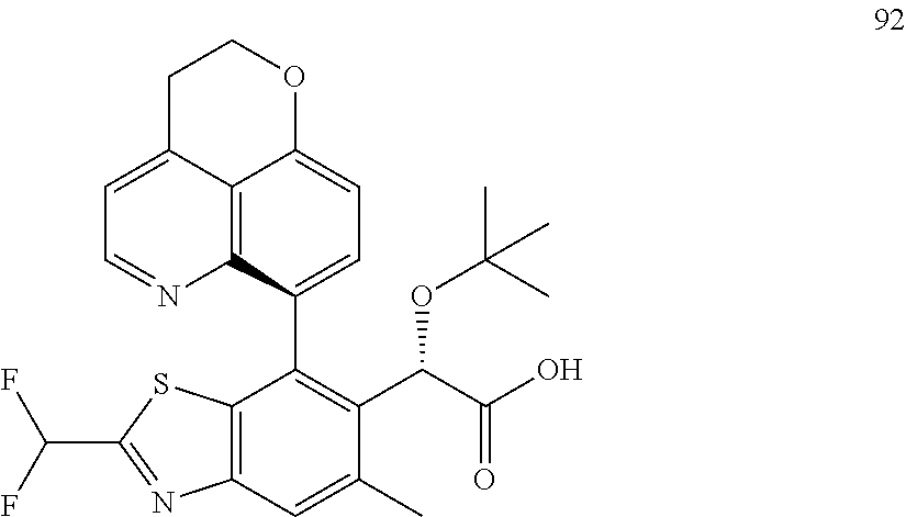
C12=C(C=C(C)C(C(C(O)=O)OC(C)(C)C)=C1C1=CC=C3C4=C1N=CC=C4CCO3)N=C(C(F)F)S2
